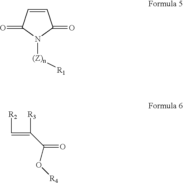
C1=CC(=O)N([(Z)n][R1])C1=O.[R2]C=C([R3])C(=O)O[R4]
